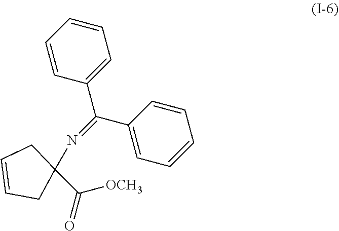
C1=C(C(=NC2(C([OCH3])=O)CC=CC2)C2=CC=CC=C2)C=CC=C1
